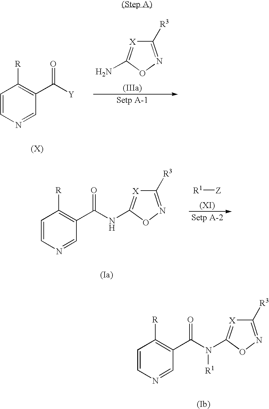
C1=CN=CC(C(=O)N(C2=[X]C([R3])=NO2)[R1])=C1[R].C1=CN=CC(C([Y])=O)=C1[R].C1([R3])=NOC(N)=[X]1.[R1][Z].C1=CN=CC(C(=O)NC2=[X]C([R3])=NO2)=C1[R]
